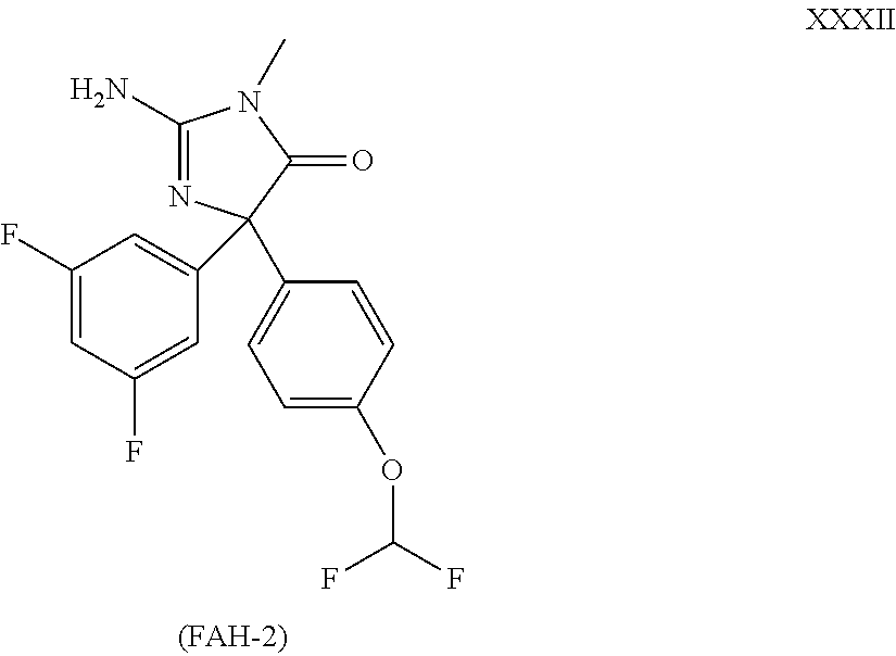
C1(N)=NC(C2=CC(F)=CC(F)=C2)(C2=CC=C(OC(F)F)C=C2)C(=O)N1C
